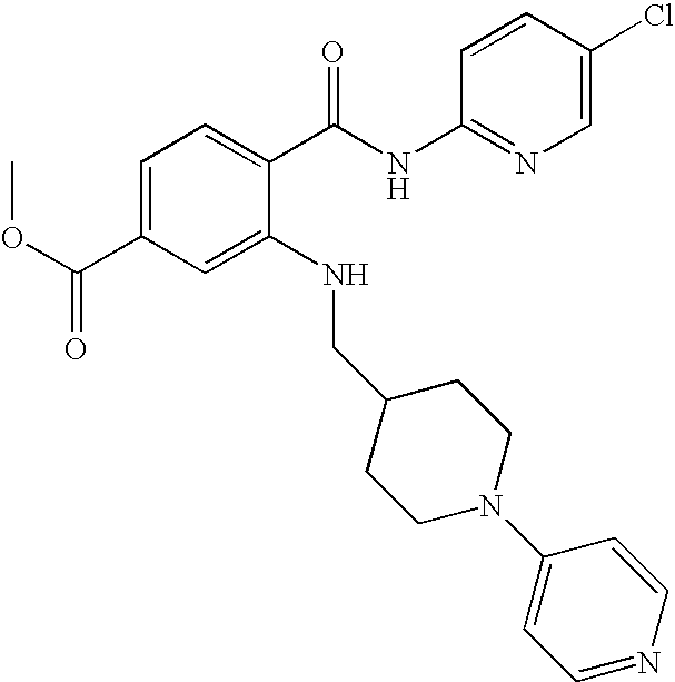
C1=C(C(OC)=O)C=C(NCC2CCN(C3=CC=NC=C3)CC2)C(C(NC2=NC=C(Cl)C=C2)=O)=C1
